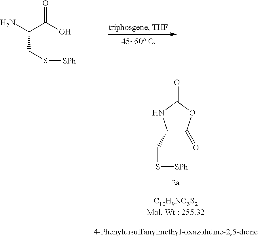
NC(C(O)=O)CS[SPh].C1(CS[SPh])C(=O)OC(=O)N1
